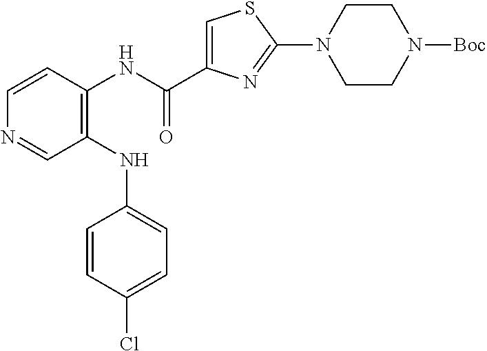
C1(NC2=CC=C(Cl)C=C2)=C(NC(C2=CSC(N3CCN([Boc])CC3)=N2)=O)C=CN=C1
